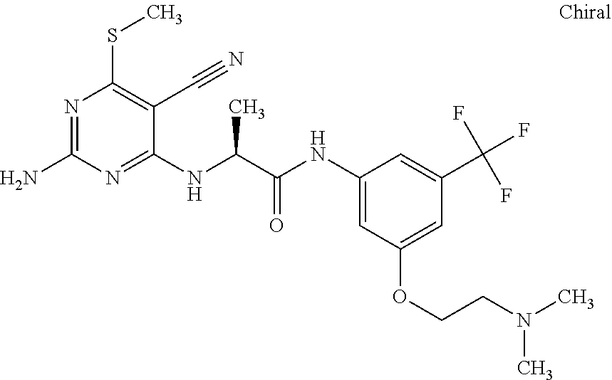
C1(NC(C(NC2=CC(OCCN(C)C)=CC(C(F)(F)F)=C2)=O)C)=NC(N)=NC(SC)=C1C#N
